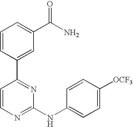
C1=CC(C2=CC(C(N)=O)=CC=C2)=NC(NC2=CC=C([OCF3])C=C2)=N1
